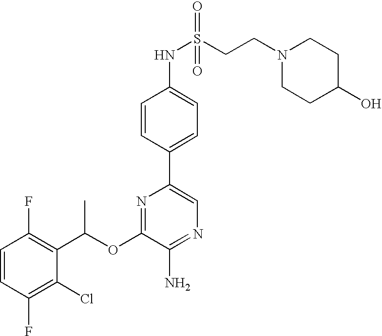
C1=CC(F)=C(Cl)C(C(OC2=NC(C3=CC=C(NS(=O)(=O)CCN4CCC(O)CC4)C=C3)=CN=C2N)C)=C1F
